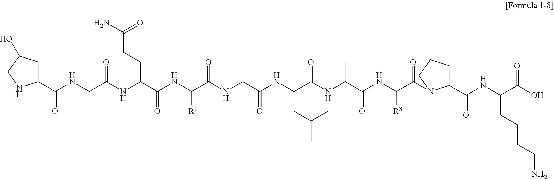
C1(C(NCC(NC(C(NC(C(NCC(NC(C(NC(C(NC(C(=O)N2C(C(NC(C(O)=O)CCCCN)=O)CCC2)[R3])=O)C)=O)CC(C)C)=O)=O)[R1])=O)CCC(N)=O)=O)=O)CC(O)CN1
